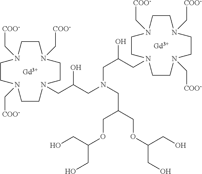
[Gd].C1N(C[COO-])CCN(C[COO-])CCN(CC(CN(CC(O)CN2CCN(C[COO-])CCN(C[COO-])CCN(C[COO-])CC2)CC(COC(CO)CO)COC(CO)CO)O)CCN(C[COO-])C1.[Gd]
